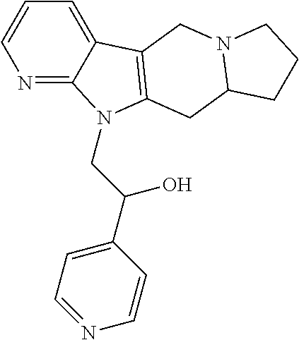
N1=C2C(=CC=C1)C1=C(N2CC(C2=CC=NC=C2)O)CC2N(C1)CCC2
